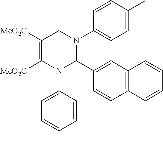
C1=C(C)C=CC(N2CC([MeO2C])=C([MeO2C])N(C3=CC=C(C)C=C3)C2C2=CC3=C(C=C2)C=CC=C3)=C1
